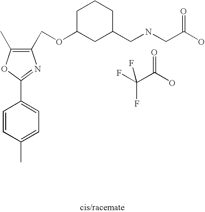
C1(COC2CC(CNCC(O)=O)CCC2)=C(C)OC(C2=CC=C(C)C=C2)=N1.FC(C(O)=O)(F)F
